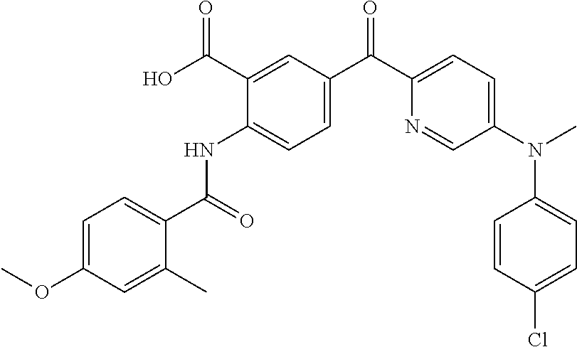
C1=C(OC)C=C(C)C(C(=O)NC2=CC=C(C(C3=CC=C(N(C)C4=CC=C(Cl)C=C4)C=N3)=O)C=C2C(O)=O)=C1
